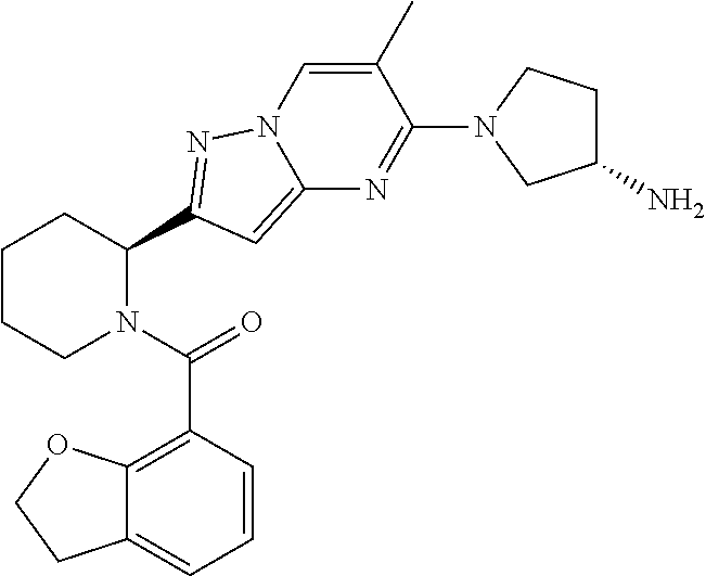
C1CCN(C(=O)C2=C3C(=CC=C2)CCO3)C(C2=NN3C(=C2)N=C(N2CC(N)CC2)C(C)=C3)C1
